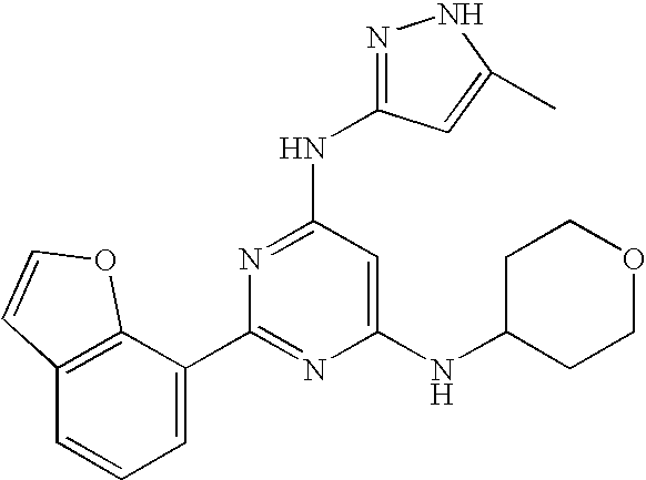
N1=C(NC2=NNC(C)=C2)C=C(NC2CCOCC2)N=C1C1=CC=CC2=C1OC=C2
